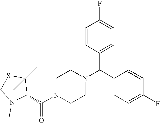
C(N1CCN(C(C2=CC=C(F)C=C2)C2=CC=C(F)C=C2)CC1)(=O)C1C(C)(C)SCN1C
